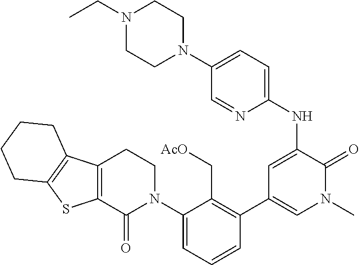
C1=C(NC2=CC=C(N3CCN(CC)CC3)C=N2)C(=O)N(C)C=C1C1=C(C[AcO])C(N2CCC3=C(C2=O)SC2=C3CCCC2)=CC=C1
